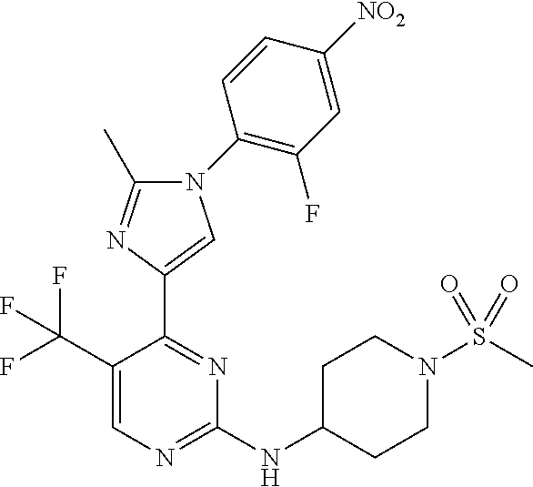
C1(C(F)(F)F)=CN=C(NC2CCN(S(C)(=O)=O)CC2)N=C1C1=CN(C2=C(F)C=C([NO2])C=C2)C(C)=N1
